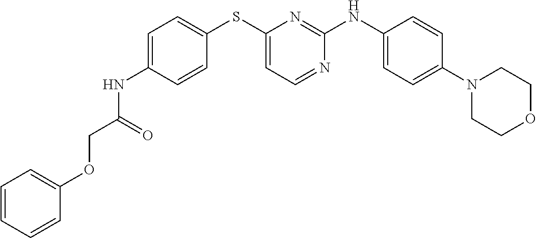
C1=C(NC(COC2=CC=CC=C2)=O)C=CC(SC2=CC=NC(NC3=CC=C(N4CCOCC4)C=C3)=N2)=C1
